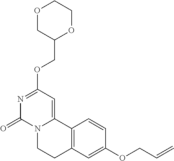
O1CC(COC2=NC(=O)N3C(=C2)C2=C(CC3)C=C(OCC=C)C=C2)OCC1
